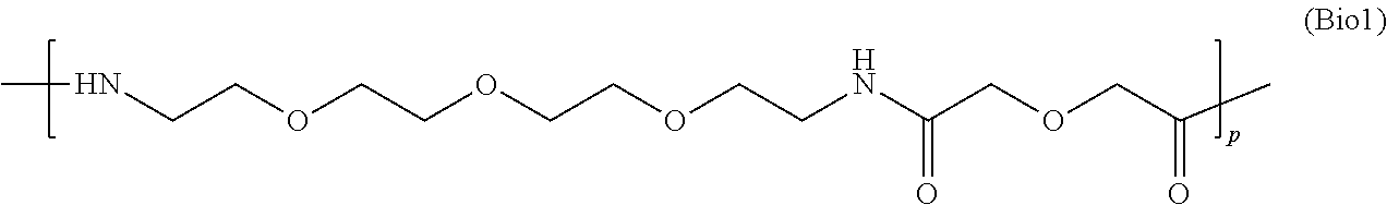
C(COCCOCCOCCNC(COCC(C)=O)=O)NC
